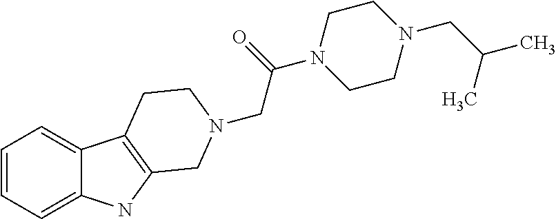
C1=CC=C2C(=C1)C1=C(N2)CN(CC(=O)N2CCN(CC(C)C)CC2)CC1
